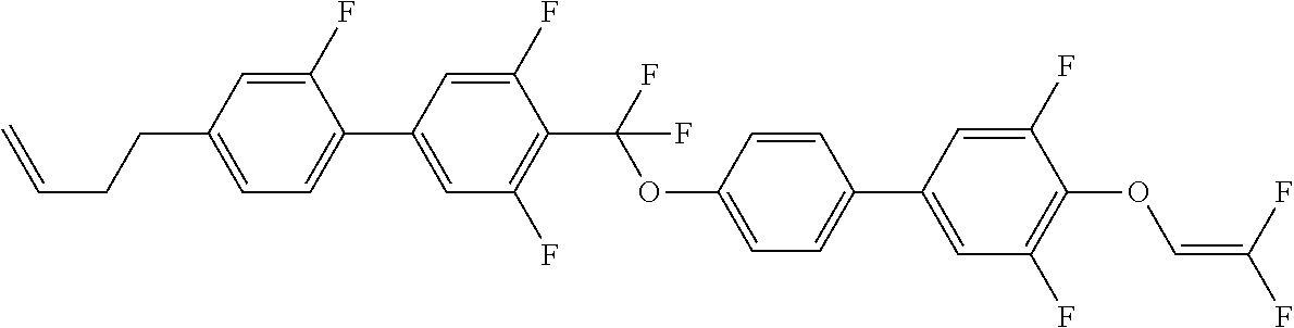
C1=C(C2=CC=C(CCC=C)C=C2F)C=C(F)C(C(F)(OC2=CC=C(C3=CC(F)=C(OC=C(F)F)C(F)=C3)C=C2)F)=C1F
